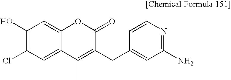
C1(Cl)=C(O)C=C2C(=C1)C(C)=C(CC1=CC(N)=NC=C1)C(=O)O2
